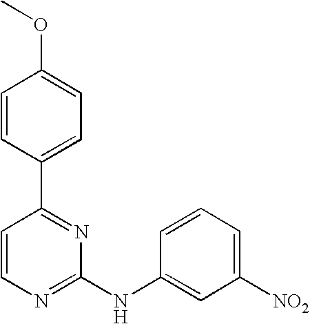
C1=CC(C2=NC(NC3=CC([NO2])=CC=C3)=NC=C2)=CC=C1OC
